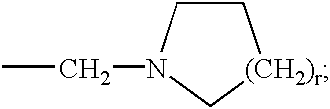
CCN1CC[(CH2)r]C1
